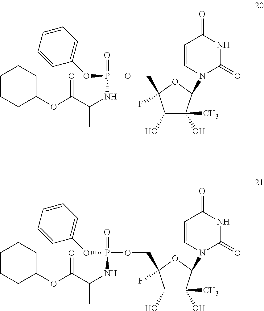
C1(O)C(C)(O)C(N2C(=O)NC(=O)C=C2)OC1(COP(OC1=CC=CC=C1)(=O)NC(C)C(OC1CCCCC1)=O)F.C1(O)C(C)(O)C(N2C(=O)NC(=O)C=C2)OC1(COP(OC1=CC=CC=C1)(=O)NC(C)C(OC1CCCCC1)=O)F
